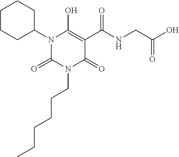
C1CCC(N2C(=O)N(CCCCCC)C(=O)C(C(NCC(O)=O)=O)=C2O)CC1
